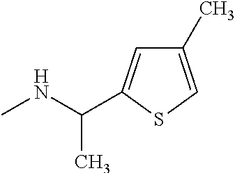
N(C)C(C)C1=CC(C)=CS1
